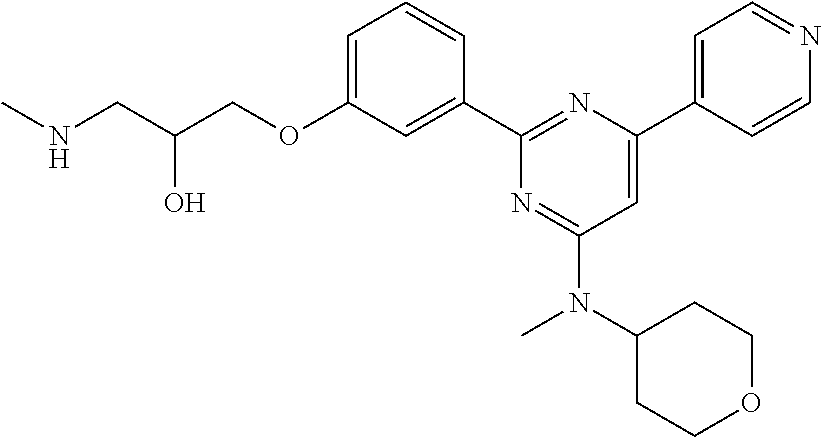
C1=C(OCC(CNC)O)C=C(C2=NC(C3=CC=NC=C3)=CC(N(C3CCOCC3)C)=N2)C=C1
